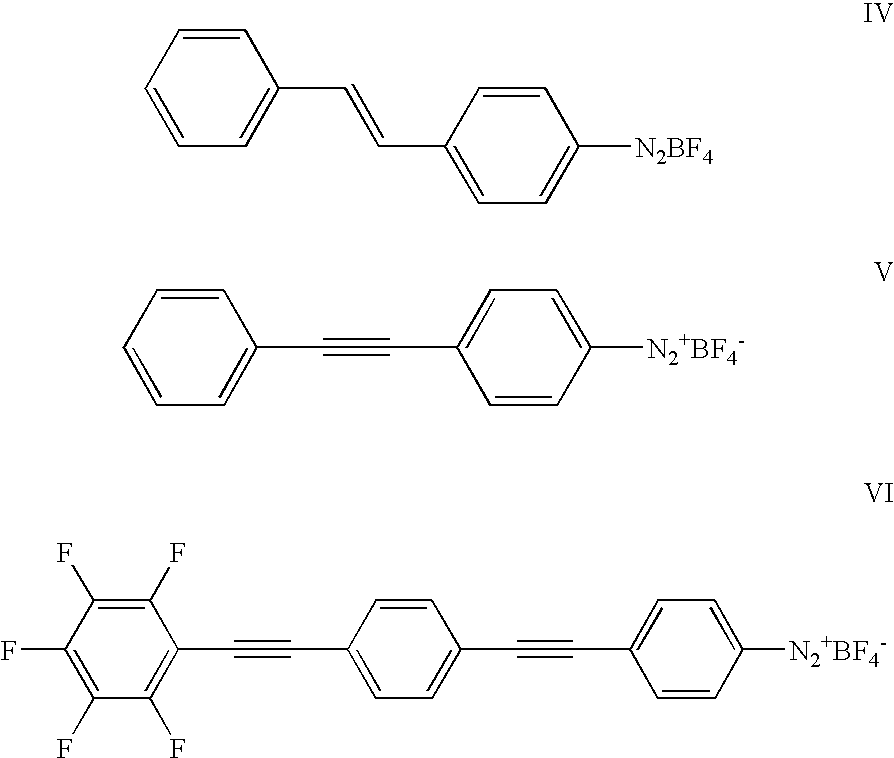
C1=CC=CC=C1C=CC1=CC=C([N2BF4])C=C1.C1=CC=CC=C1C#CC1=CC=C([N2+BF4-])C=C1.C1(F)=C(F)C(F)=C(F)C(F)=C1C#CC1=CC=C(C#CC2=CC=C([N2+BF4-])C=C2)C=C1
